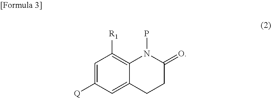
C1=C([Q])C=C2C(=C1[R1])N(P)C(=O)CC2
